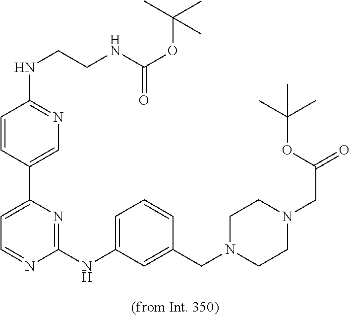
C1=C(C2=CC=NC(NC3=CC=CC(CN4CCN(CC(=O)OC(C)(C)C)CC4)=C3)=N2)C=CC(NCCNC(OC(C)(C)C)=O)=N1
